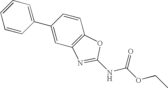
C1=CC=CC(C2=CC3=C(C=C2)OC(NC(OCC)=O)=N3)=C1
